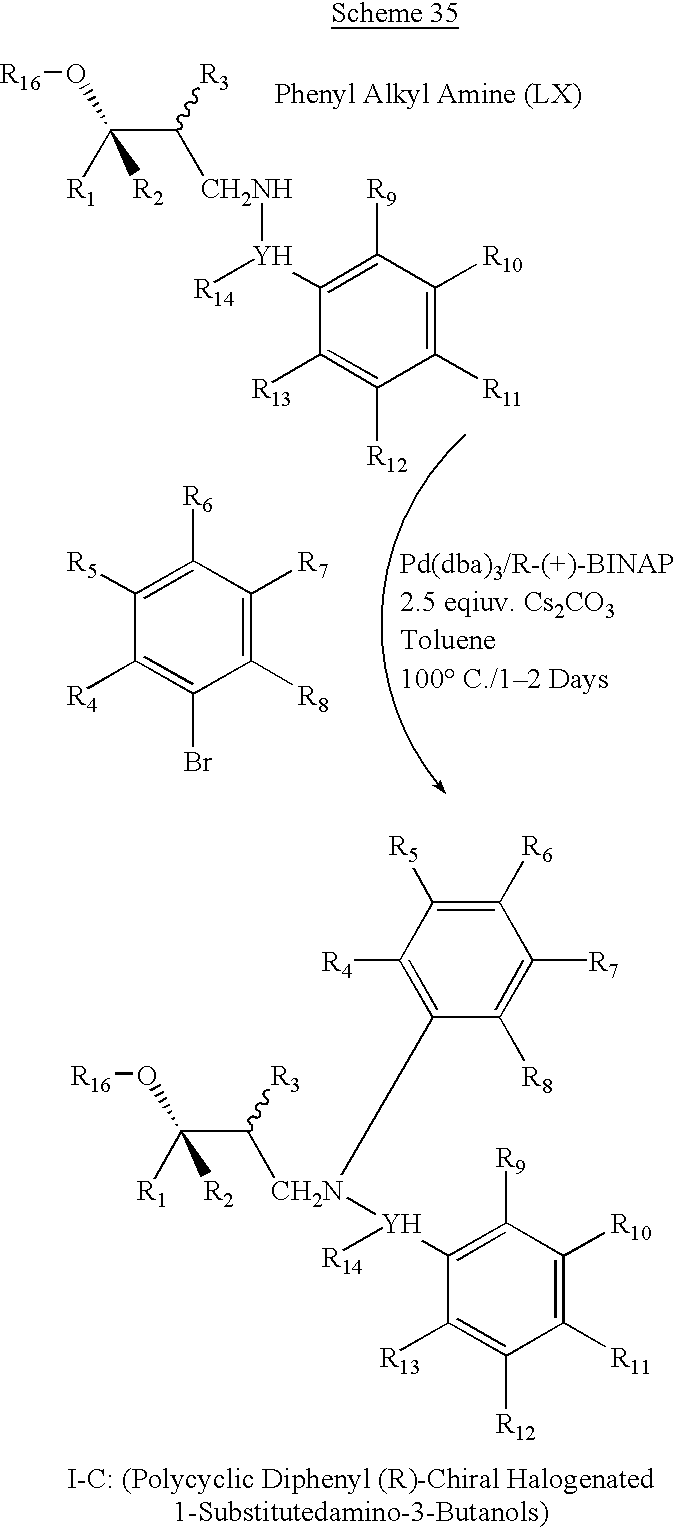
[R1]C(C([CH2N](C1=C([R4])C([R5])=C([R6])C([R7])=C1[R8])[Y]([R14])C1=C([R9])C([R10])=C([R11])C([R12])=C1[R13])[R3])(O[R16])[R2].[R1]C(C([CH2NH][Y]([R14])C1=C([R9])C([R10])=C([R11])C([R12])=C1[R13])[R3])(O[R16])[R2].C1([R5])=C([R6])C([R7])=C([R8])C(Br)=C1[R4]
